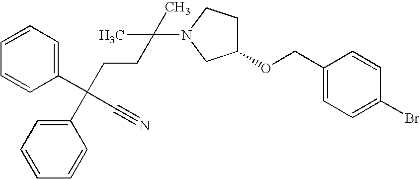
C1(C(CCC(C)(C)N2CC(OCC3=CC=C(Br)C=C3)CC2)(C2=CC=CC=C2)C#N)=CC=CC=C1
